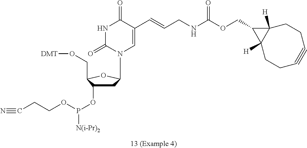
N(C(OCC1C2([H])C1([H])CCC#CCC2)=O)CC=CC1=CN(C2CC(OP([N(i-Pr)2])OCCC#N)C(CO[DMT])O2)C(=O)NC1=O
